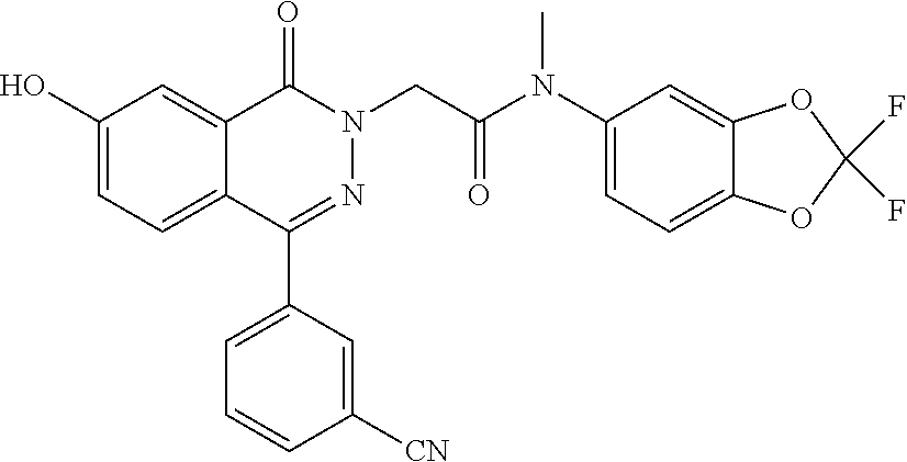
C1(C2=CC=CC([CN])=C2)=NN(CC(N(C2=CC=C3C(=C2)OC(F)(F)O3)C)=O)C(=O)C2=CC(O)=CC=C12
